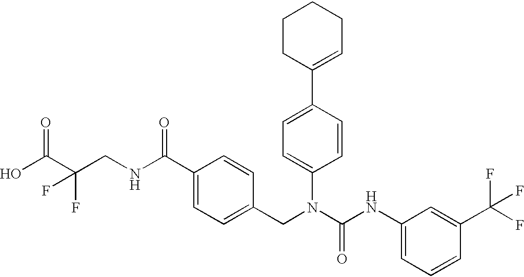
OC(C(CNC(C1=CC=C(CN(C(NC2=CC=CC(C(F)(F)F)=C2)=O)C2=CC=C(C3=CCCCC3)C=C2)C=C1)=O)(F)F)=O
